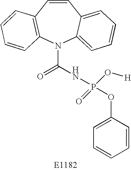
C1=CC2=C(N(C(NP(OC3=CC=CC=C3)(=O)O[H])=O)C3=CC=CC=C13)C=CC=C2
